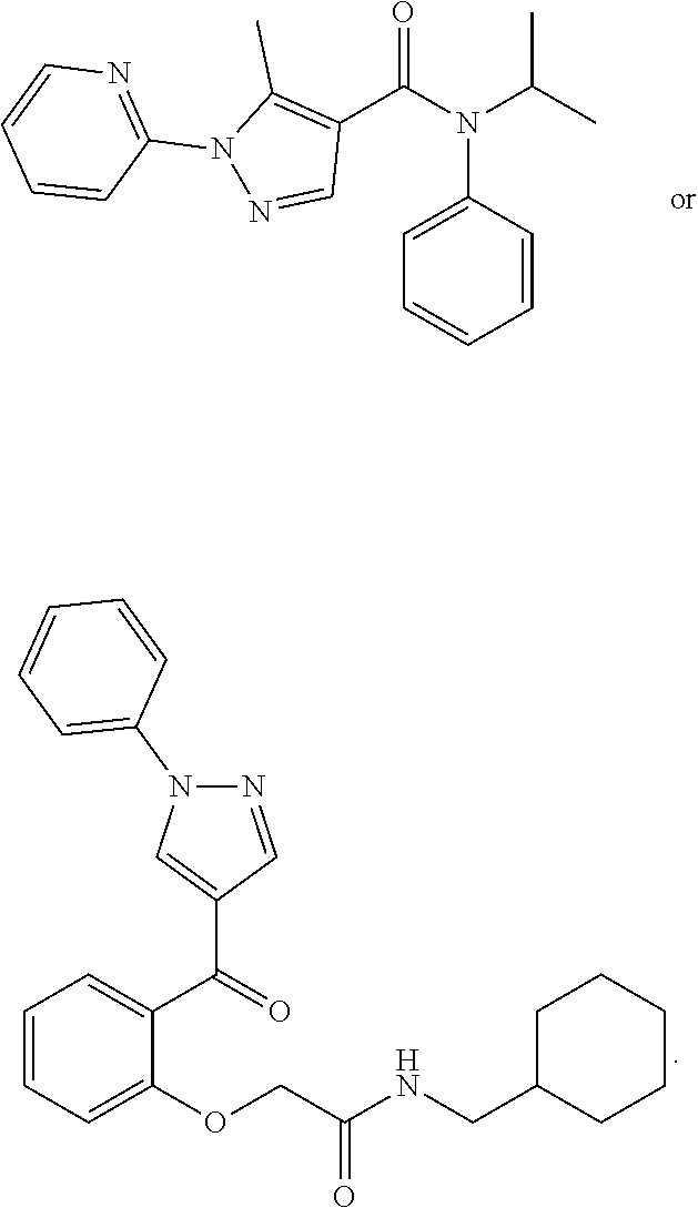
C1=C(N(C(C2=C(C)N(C3=NC=CC=C3)N=C2)=O)C(C)C)C=CC=C1.C1=CC=C(C(=O)C2=CN(C3=CC=CC=C3)N=C2)C(OCC(NCC2CCCCC2)=O)=C1
